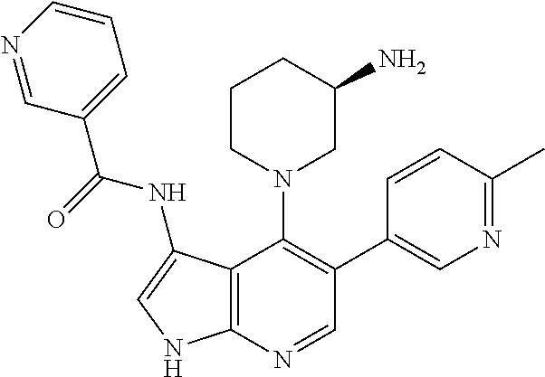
C1CN(C2=C(C3=CN=C(C)C=C3)C=NC3=C2C(NC(=O)C2=CC=CN=C2)=CN3)CC(N)C1
